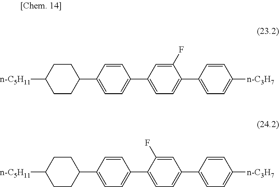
C1(C2=CC=C(C3=CC=C(C4=CC=C([n-C3H7])C=C4)C(F)=C3)C=C2)CCC([n-C5H11])CC1.C1(C2=CC=C(C3=CC=C(C4=CC=C([n-C3H7])C=C4)C=C3F)C=C2)CCC([n-C5H11])CC1
